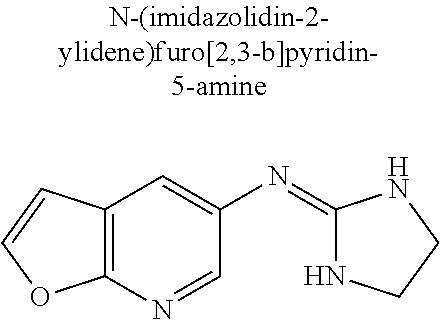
C12=C(C=CO1)C=C(N=C1NCCN1)C=N2
